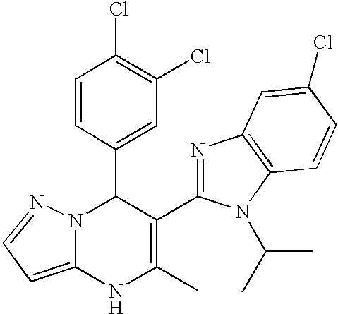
C1(C2N3C(=CC=N3)NC(C)=C2C2=NC3=C(N2C(C)C)C=CC(Cl)=C3)=CC(Cl)=C(Cl)C=C1
